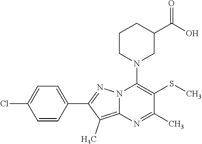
C1=C(C2=NN3C(=C2C)N=C(C)C(SC)=C3N2CC(C(O)=O)CCC2)C=CC(Cl)=C1
